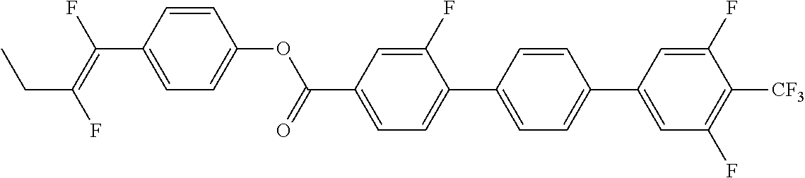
C(C1=CC=C(C2=CC=C(C3=CC(F)=C([CF3])C(F)=C3)C=C2)C(F)=C1)(OC1=CC=C(C(=C(F)CC)F)C=C1)=O
